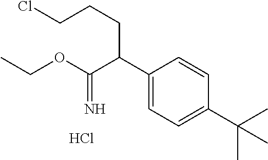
C1(C(C(OCC)=N)CCCCl)=CC=C(C(C)(C)C)C=C1.Cl
